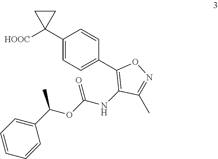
C1(C2([HOOC])CC2)=CC=C(C2=C(NC(OC(C3=CC=CC=C3)C)=O)C(C)=NO2)C=C1
